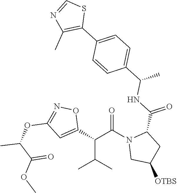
C(C(C)C)(C1=CC(OC(C)C(OC)=O)=NO1)C(N1CC([OTBS])CC1C(=O)NC(C)C1=CC=C(C2=C(C)N=CS2)C=C1)=O
